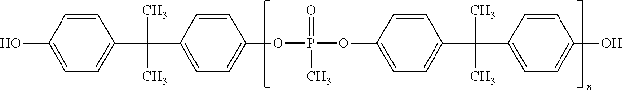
OC1=CC=C(C(C)(C2=CC=C(OP(=O)(C)OC3=CC=C(C(C)(C)C4=CC=C(O)C=C4)C=C3)C=C2)C)C=C1
